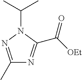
C(N1N=C(C)N=C1C([OEt])=O)(C)C
